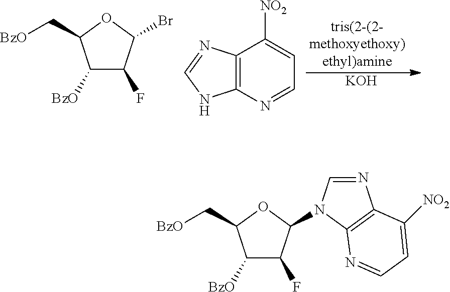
C1([BzO])C(F)C(Br)OC1C[BzO].C12=C(N=CC=C1[NO2])NC=N2.[KOH].C1([BzO])C(F)C(N2C=NC3=C2N=CC=C3[NO2])OC1C[BzO]
